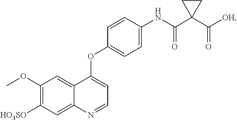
C1(OC)=C([HO3SO])C=C2C(=C1)C(OC1=CC=C(NC(C3(C(=O)[OH])CC3)=O)C=C1)=CC=N2
